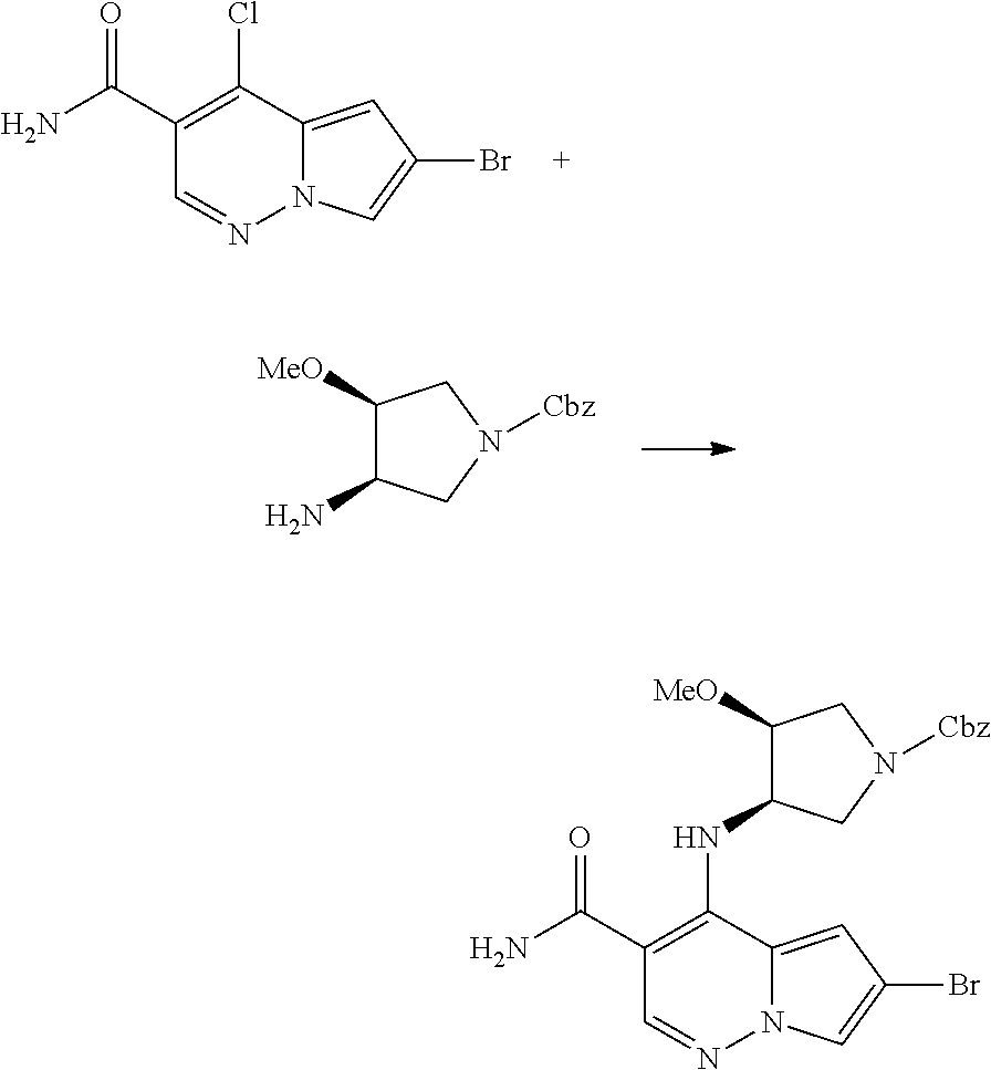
NC(C1=C(Cl)C2=CC(Br)=CN2N=C1)=O.NC1C([MeO])CN([Cbz])C1.NC(C1=C(NC2C([MeO])CN([Cbz])C2)C2=CC(Br)=CN2N=C1)=O
